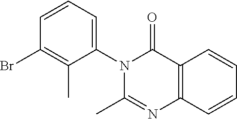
C12=C(C=CC=C1)N=C(C)N(C1=CC=CC(Br)=C1C)C2=O
